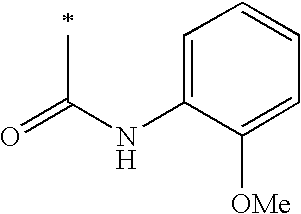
O=C(NC1=CC=CC=C1[OMe])C
